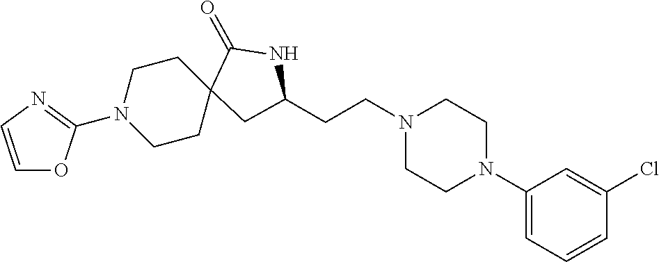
C1(N2CCN(CCC3CC4(CCN(C5=NC=CO5)CC4)C(=O)N3)CC2)=CC=CC(Cl)=C1
